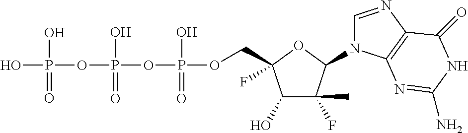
C1(O)C(F)(C)C(N2C=NC3=C2N=C(N)NC3=O)OC1(COP(OP(OP(O)(=O)O)(=O)O)(=O)O)F
